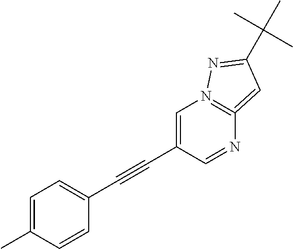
C1=C(C#CC2=CC=C(C)C=C2)C=NC2=N1N=C(C(C)(C)C)C=2
